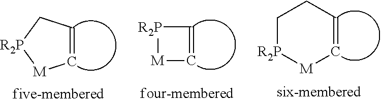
C1=CC[R2P][M]1.C1=C[R2P][M]1.C1=CCC[R2P][M]1
